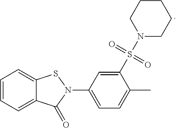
C1=CC=C2C(=C1)SN(C1=CC=C(C)C(S(=O)(=O)N3CCCCC3)=C1)C2=O
